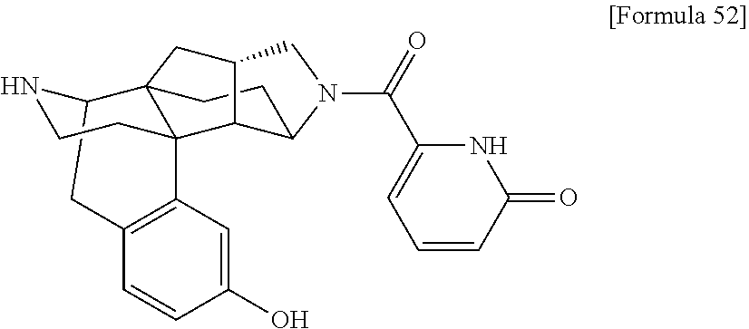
C12CC3=C(C=C(O)C=C3)C3(CCN1)C21CCC2C3C(C1)CN2C(=O)C1=CC=CC(=O)N1
